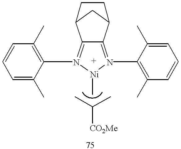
C12=N(C3=C(C)C=CC=C3C)[Ni](C)N(C3=C(C)C=CC=C3C)=C1C1CC2CC1.CC(C)[CO2Me]
